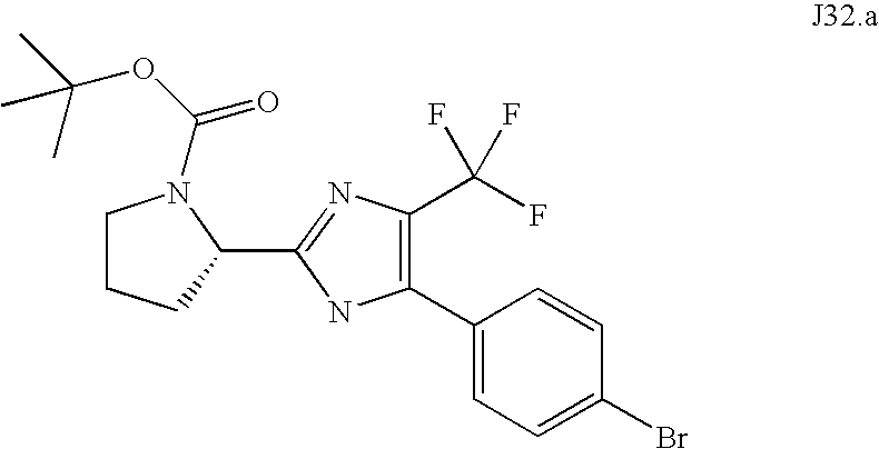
C1CCC(C2=NC(C(F)(F)F)=C(C3=CC=C(Br)C=C3)N2)N1C(OC(C)(C)C)=O
